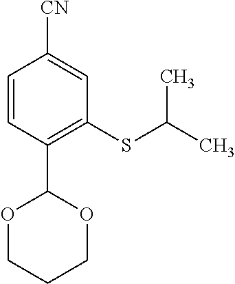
C1=CC(C2OCCCO2)=C(SC(C)C)C=C1[CN]
